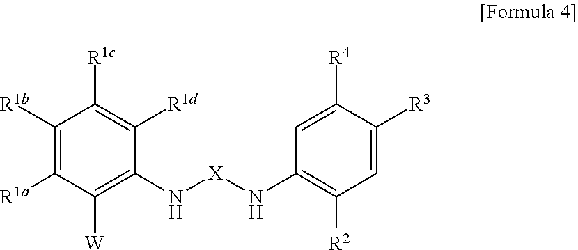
C1([R1b])=C([R1a])C([W])=C(N[X]NC2=C([R2])C=C([R3])C([R4])=C2)C([R1d])=C1[R1c]
